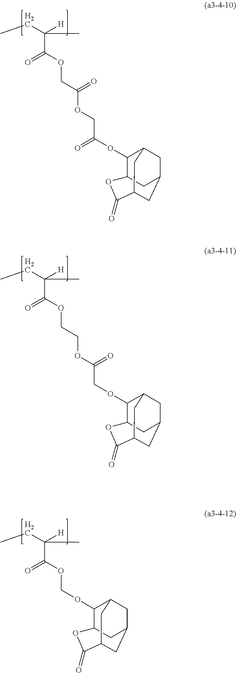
CCC([H])(C)C(=O)OCC(OCC(OC1C2CC3CC1CC(C(=O)O2)C3)=O)=O.CCC([H])(C)C(=O)OCCOC(COC1C2CC3CC1CC(C(=O)O2)C3)=O.CCC([H])(C)C(=O)OCOC1C2CC3CC1CC(C(=O)O2)C3
